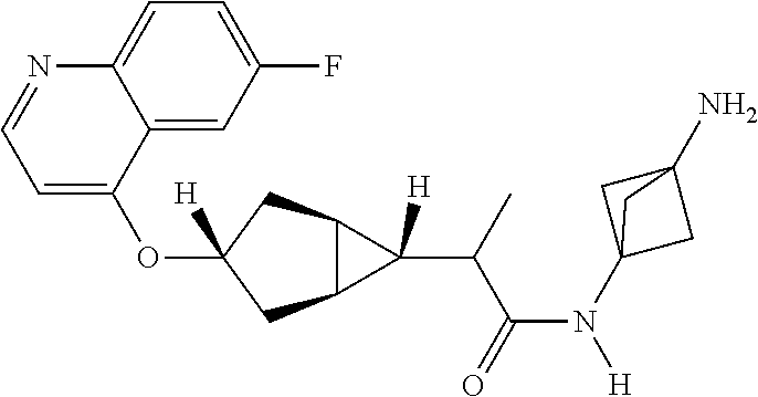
C12C(CC(OC3=CC=NC4=CC=C(F)C=C34)([H])C1)C2([H])C(C(=O)N([H])C12CC(N)(C1)C2)C
